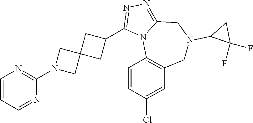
C1=CN=C(N2CC3(C2)CC(C2=NN=C4N2C2=C(CN(C5C(F)(F)C5)C4)C=C(Cl)C=C2)C3)N=C1
